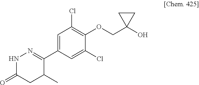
C1(C2=NNC(=O)CC2C)=CC(Cl)=C(OCC2(O)CC2)C(Cl)=C1
